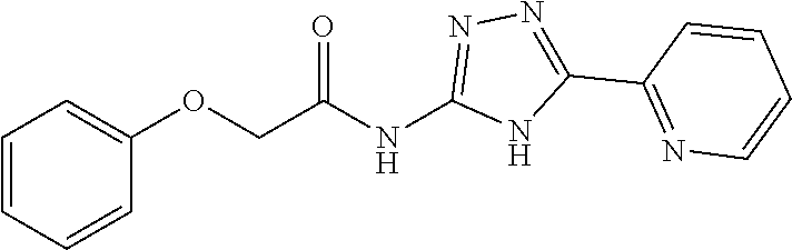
C(NC1=NN=C(C2=NC=CC=C2)N1)(=O)COC1=CC=CC=C1
